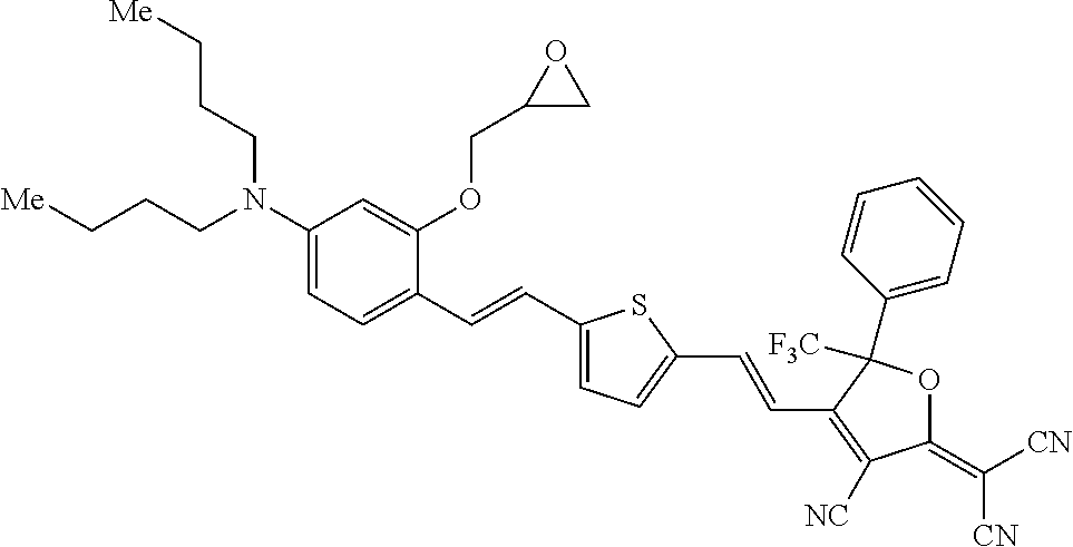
C1(N(CCC[Me])CCC[Me])=CC=C(C=CC2=CC=C(C=CC3=C([NC])C(=C([CN])[CN])OC3([F3C])C3=CC=CC=C3)S2)C(OCC2CO2)=C1
